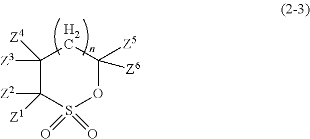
C1([Z3])([Z4])C([Z2])([Z1])S(=O)(=O)OC([Z5])([Z6])C1
